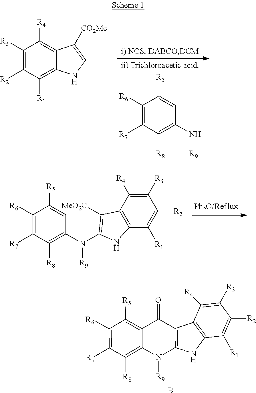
C1([R6])=C([R7])C([R8])=C(N[R9])C=C1[R5].C1([R3])=C([R2])C([R1])=C2C(=C1[R4])C([CO2Me])=CN2.C1([R6])=C([R7])C([R8])=C2C(=C1[R5])C(=O)C1=C(N2[R9])NC2=C1C([R4])=C([R3])C([R2])=C2[R1].B.C1([R6])=C([R7])C([R8])=C(N([R9])C2=C([MeO2C])C3=C(C([R1])=C([R2])C([R3])=C3[R4])N2)C=C1[R5]
